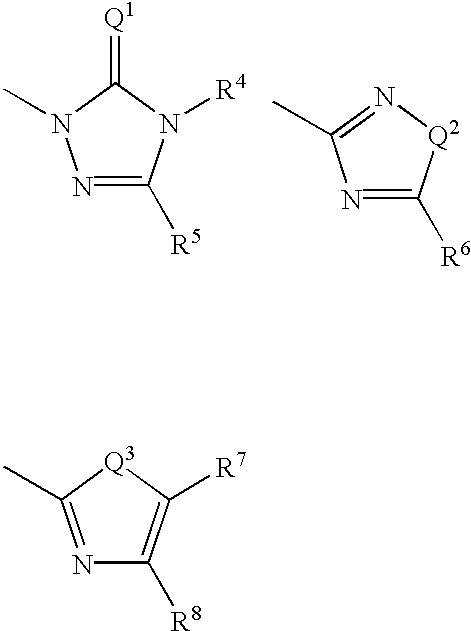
[Q1]=C1N(C)N=C([R5])N1[R4].N1=C(C)N=C([R6])[Q2]1.[Q3]1C(C)=NC([R8])=C1[R7]
